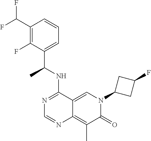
C12=CN(C3CC(F)C3)C(=O)C(C)=C1N=CN=C2NC(C1=CC=CC(C(F)F)=C1F)C
